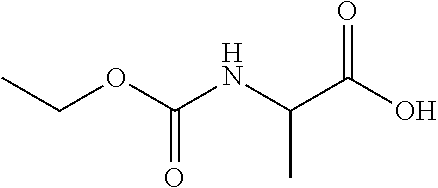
O(C(NC(C(O)=O)C)=O)CC
